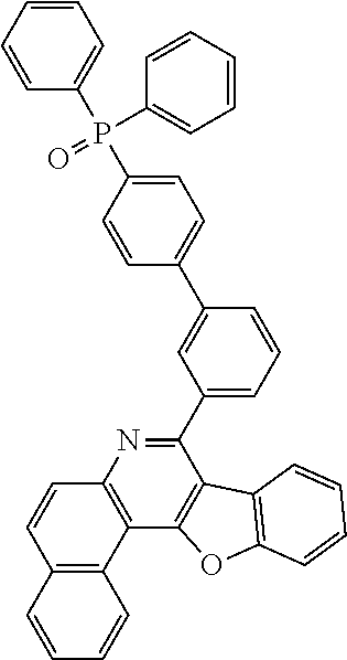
C1(C2=CC=CC(C3=CC=C(P(C4=CC=CC=C4)(C4=CC=CC=C4)=O)C=C3)=C2)=NC2=C(C3=C1C1=C(O3)C=CC=C1)C1=C(C=C2)C=CC=C1
